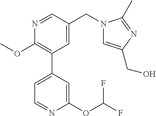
C1(OC)=C(C2=CC=NC(OC(F)F)=C2)C=C(CN2C=C(CO)N=C2C)C=N1
